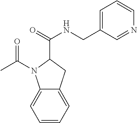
C12=CC=CC=C1CC(C(=O)NCC1=CC=CN=C1)N2C(C)=O
